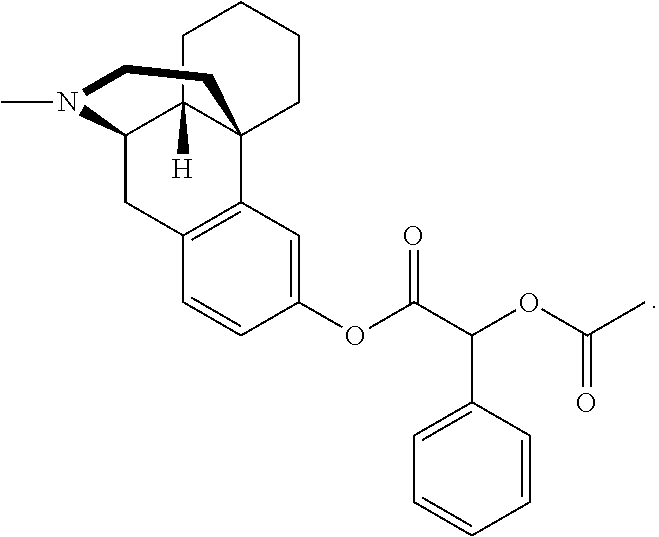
C1=CC(OC(C(C2=CC=CC=C2)OC(=O)C)=O)=CC2=C1CC1C3([H])C2(CCCC3)CCN1C
